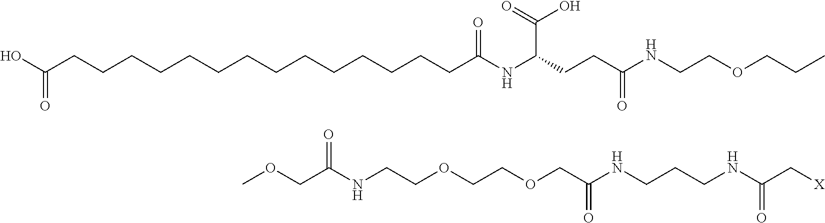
OC(CCCCCCCCCCCCCCC(NC(CCC(NCCOCCC)=O)C(=O)O)=O)=O.C(C(NCCOCCOCC(NCCCNC(C[X])=O)=O)=O)OC
